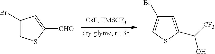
C1(Br)=CSC([CHO])=C1.C1=C(C(O)[CF3])SC=C1Br
